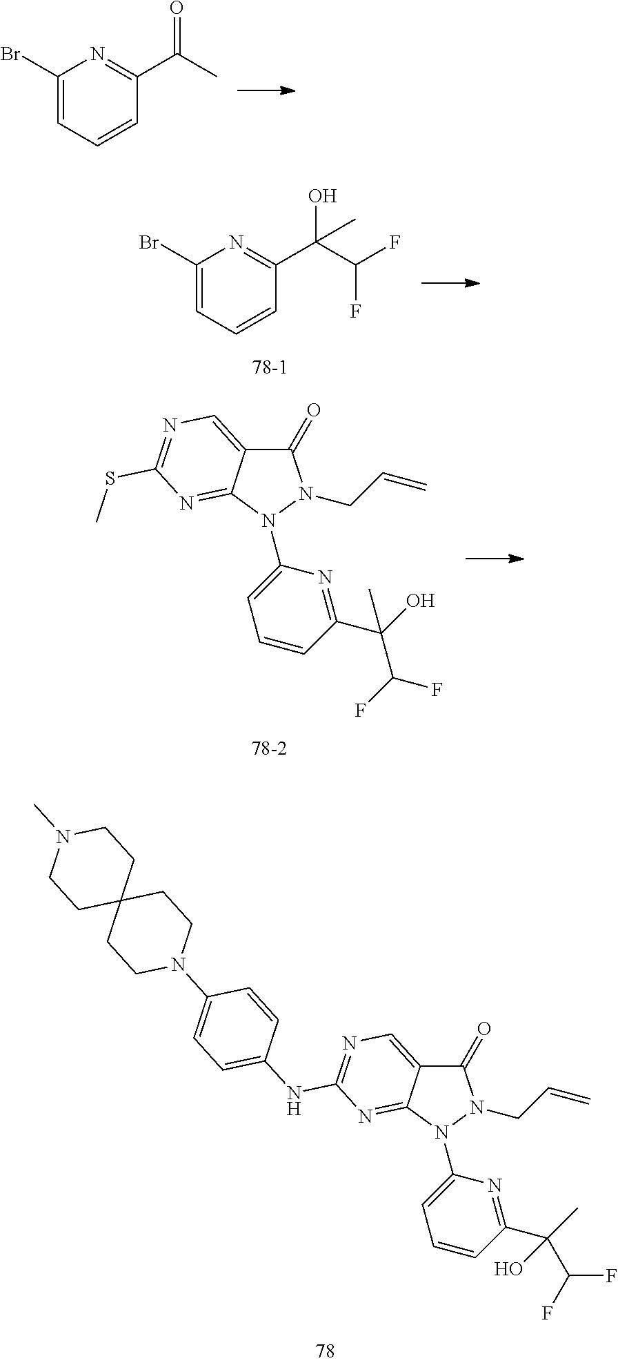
C1(Br)=CC=CC(C(=O)C)=N1.C1(Br)=CC=CC(C(O)(C(F)F)C)=N1.C1(=O)C2=CN=C(SC)N=C2N(C2=CC=CC(C(C(F)F)(O)C)=N2)N1CC=C.C1(=O)C2=CN=C(NC3=CC=C(N4CCC5(CC4)CCN(C)CC5)C=C3)N=C2N(C2=CC=CC(C(C(F)F)(C)O)=N2)N1CC=C
